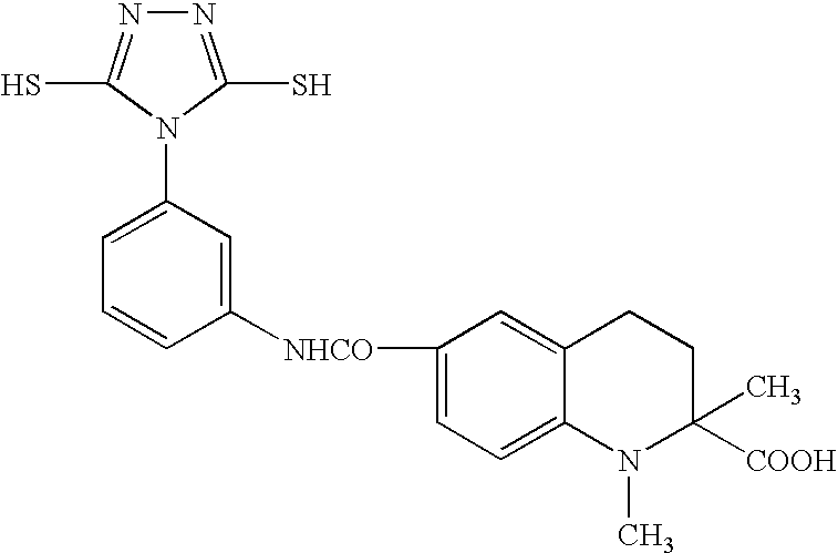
N1=C(S)N(C2=CC=CC([NHCO]C3=CC=C4C(=C3)CCC(C)([COOH])N4C)=C2)C(S)=N1
